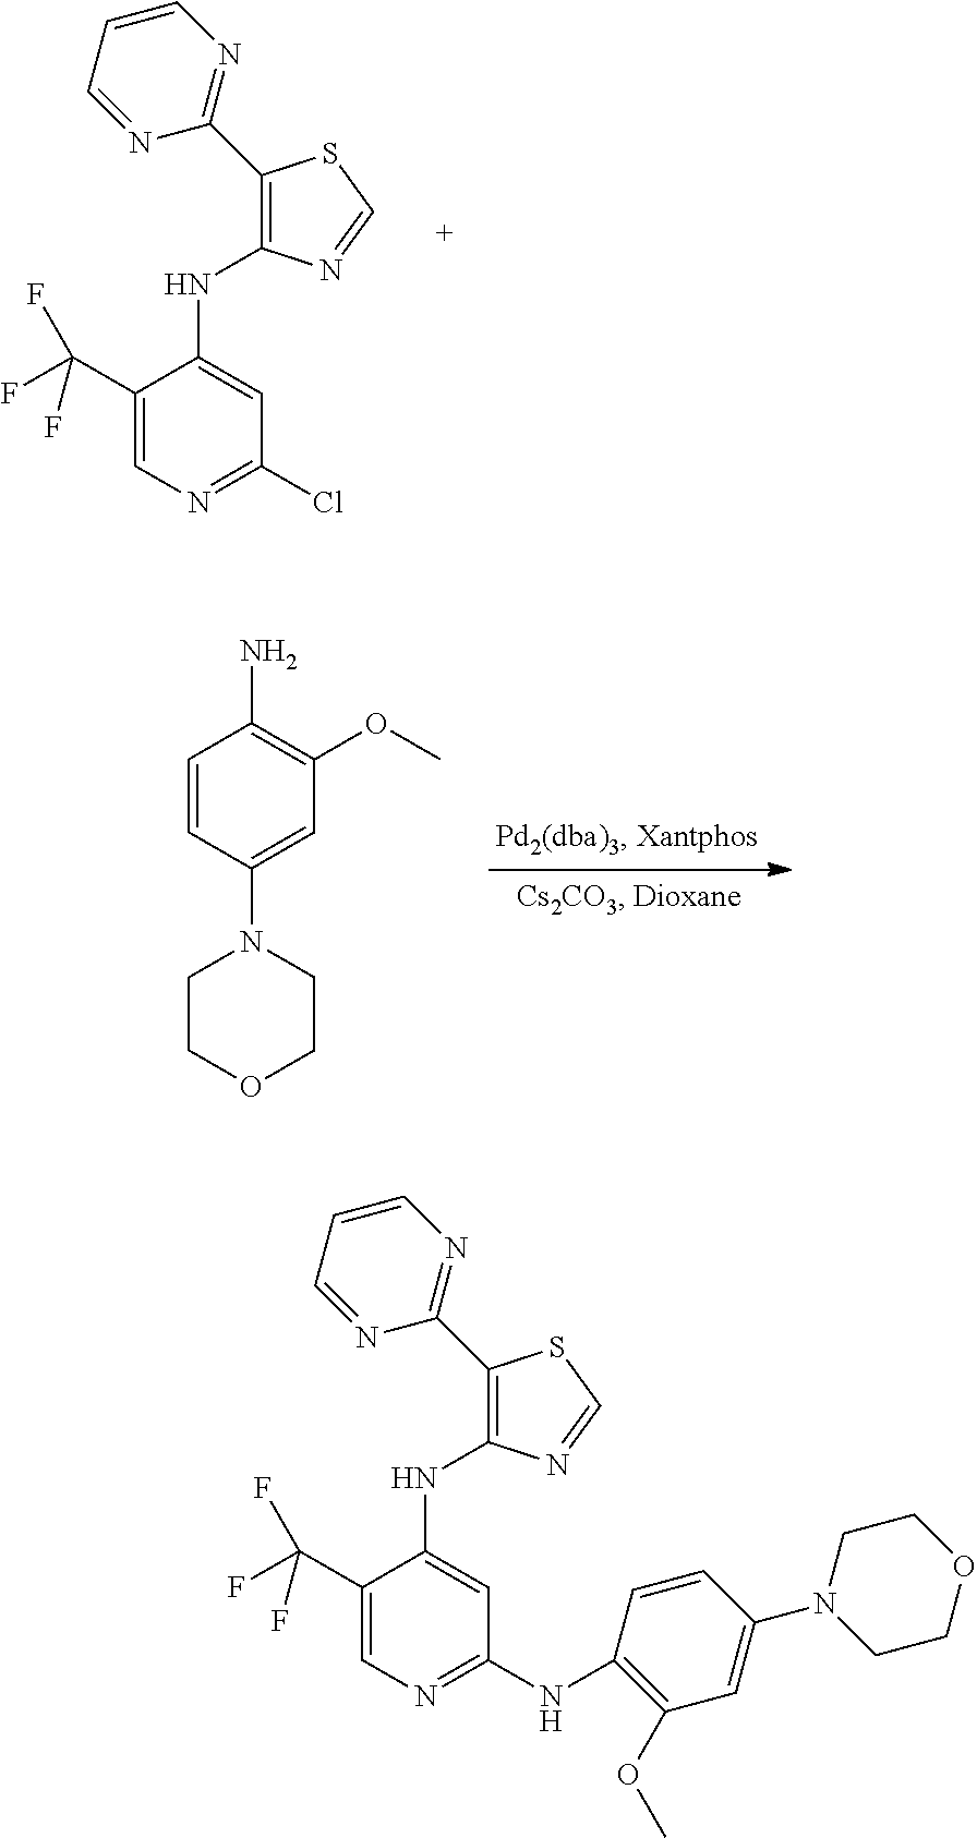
C1(C2=NC=CC=N2)=C(NC2=CC(Cl)=NC=C2C(F)(F)F)N=CS1.C1=CC(N2CCOCC2)=CC(OC)=C1N.C1(C2=NC=CC=N2)=C(NC2=CC(NC3=C(OC)C=C(N4CCOCC4)C=C3)=NC=C2C(F)(F)F)N=CS1
